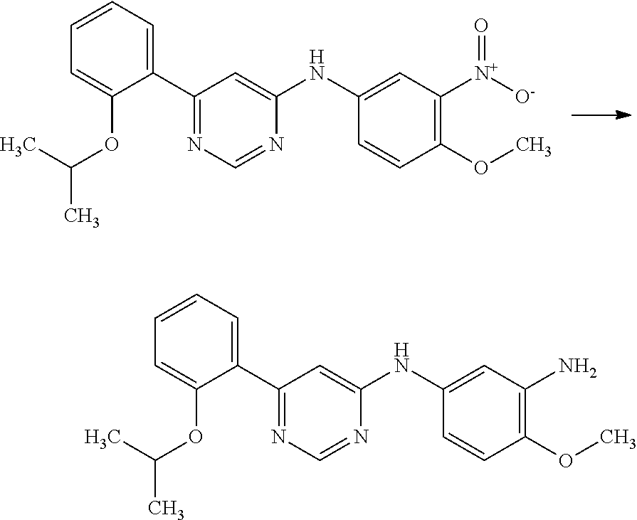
C1(C2=NC=NC(NC3=CC([N+]([O-])=O)=C(OC)C=C3)=C2)=CC=CC=C1OC(C)C.C1(C2=NC=NC(NC3=CC(N)=C(OC)C=C3)=C2)=CC=CC=C1OC(C)C
